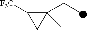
C1(CC)(C)C([F3C])C1
